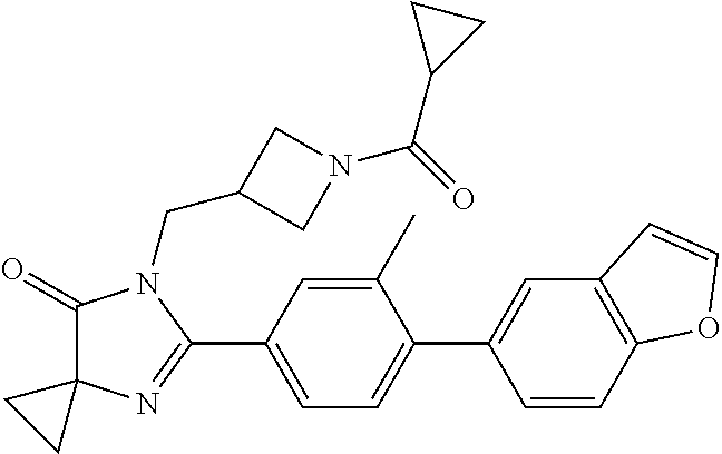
C1(=O)C2(N=C(C3=CC=C(C4=CC5=C(C=C4)OC=C5)C(C)=C3)N1CC1CN(C(=O)C3CC3)C1)CC2
